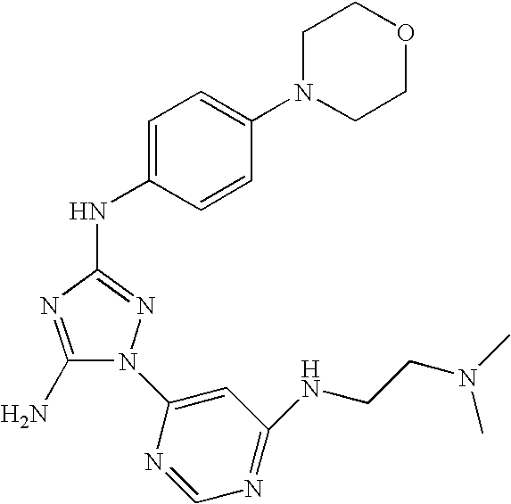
C1(N)=NC(NC2=CC=C(N3CCOCC3)C=C2)=NN1C1=CC(NCCN(C)C)=NC=N1
